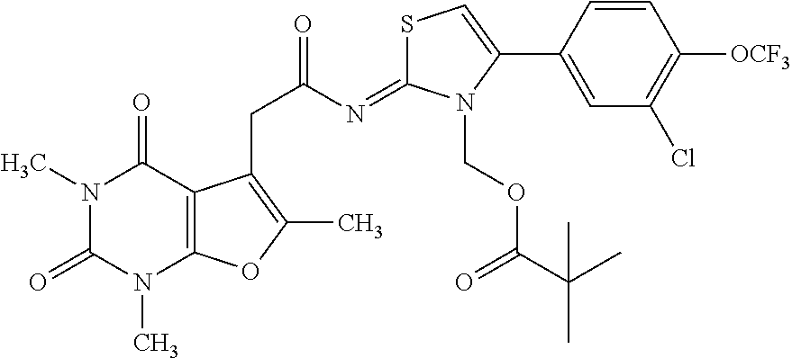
C1=CC(C2=CSC(=NC(CC3=C(C)OC4=C3C(=O)N(C)C(=O)N4C)=O)N2COC(C(C)(C)C)=O)=CC(Cl)=C1[OCF3]
